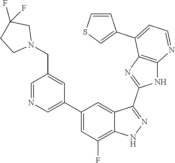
C1=NC=C(C2=CC(F)=C3C(=C2)C(C2=NC4=C(N2)N=CC=C4C2=CSC=C2)=NN3)C=C1CN1CC(F)(F)CC1
